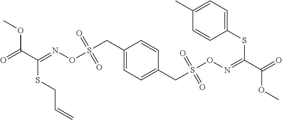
COC(C(=NOS(CC1=CC=C(CS(ON=C(C(=O)OC)SC2=CC=C(C)C=C2)(=O)=O)C=C1)(=O)=O)SCC=C)=O
